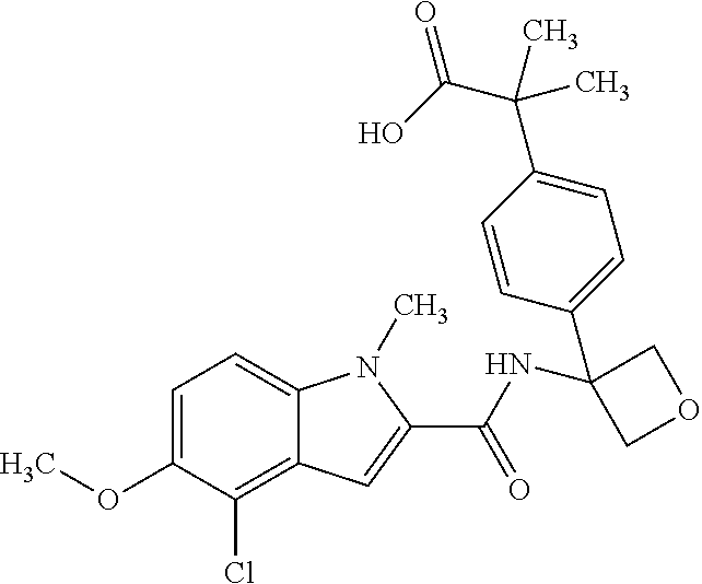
C1=C(OC)C(Cl)=C2C(=C1)N(C)C(C(=O)NC1(C3=CC=C(C(C)(C(O)=O)C)C=C3)COC1)=C2
